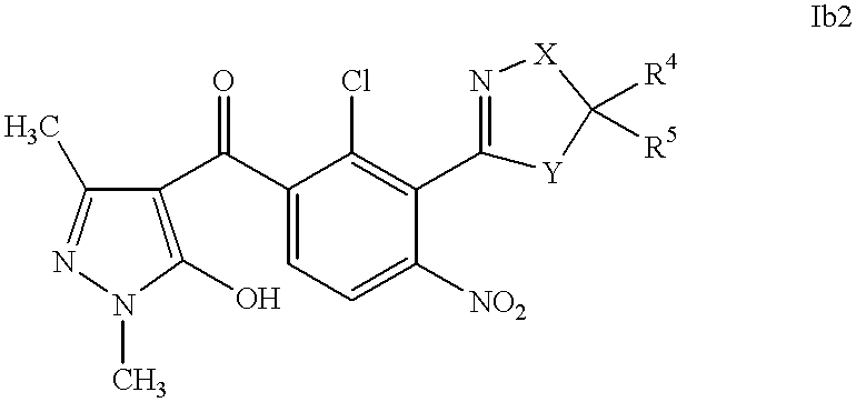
C1(C(C2=C(O)N(C)N=C2C)=O)=CC=C([NO2])C(C2=N[X]C([R4])([R5])[Y]2)=C1Cl
